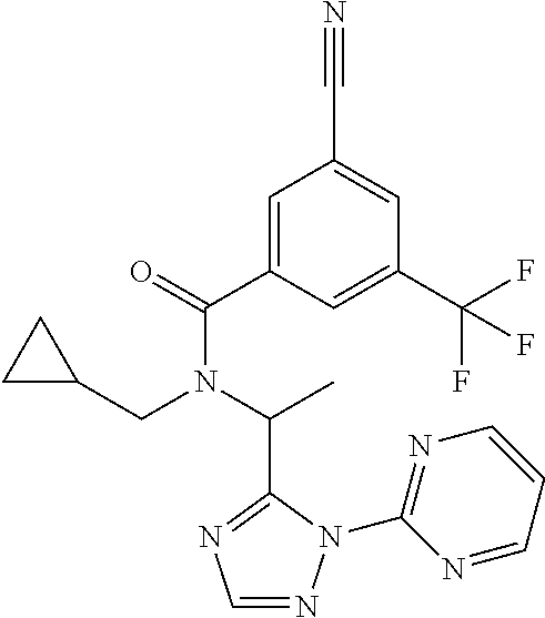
C1(C(=O)N(C(C)C2=NC=NN2C2=NC=CC=N2)CC2CC2)=CC(C#N)=CC(C(F)(F)F)=C1
